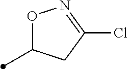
O1C(C)CC(Cl)=N1
